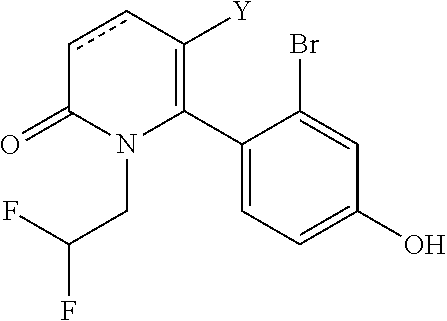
C1(C2=C([Y])ccC(=O)N2CC(F)F)=CC=C(O)C=C1Br
